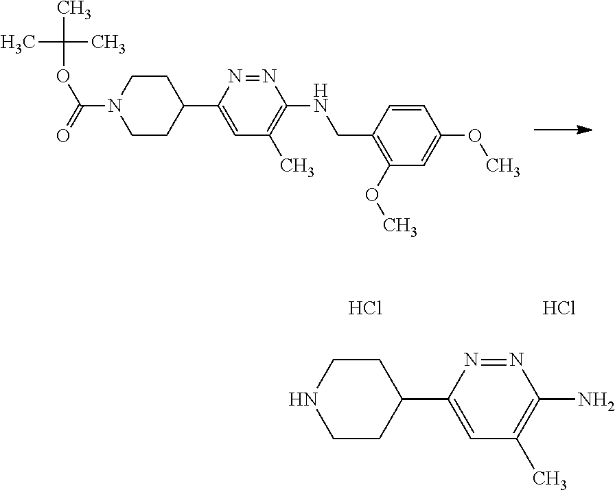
O(C)C1=C(CNC2=C(C)C=C(C3CCN(C(OC(C)(C)C)=O)CC3)N=N2)C=CC(OC)=C1.C1CNCCC1C1=CC(C)=C(N)N=N1.Cl.Cl
